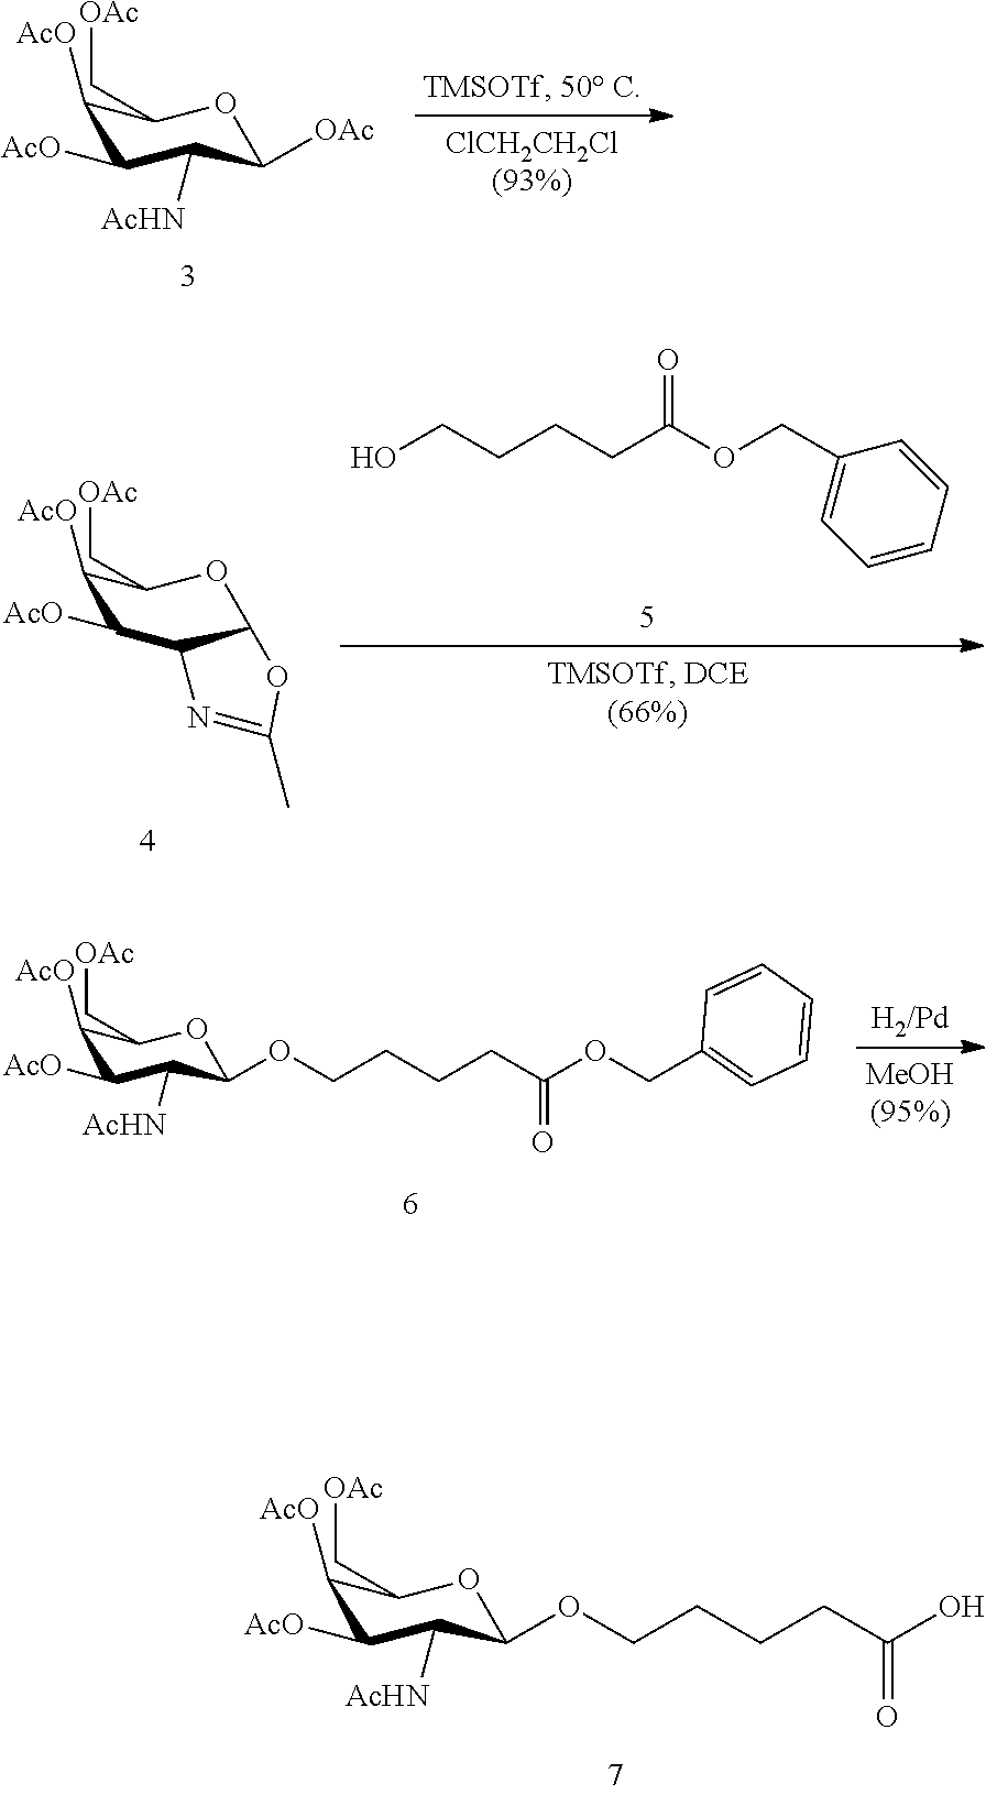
C1([AcO])C([AcO])C([AcHN])C([OAc])OC1C[OAc].C1([AcO])C([AcO])C([AcHN])C(OCCCCC(O)=O)OC1C[OAc].C1([AcO])C([AcO])C([AcHN])C(OCCCCC(OCC2=CC=CC=C2)=O)OC1C[OAc].C1([AcO])C([AcO])C2C(OC1C[OAc])OC(C)=N2.OCCCCC(OCC1=CC=CC=C1)=O
